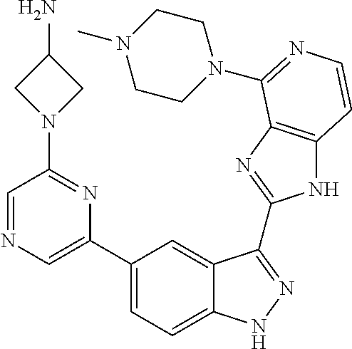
C1(C2=CN=CC(N3CC(N)C3)=N2)=CC=C2C(=C1)C(C1=NC3=C(N1)C=CN=C3N1CCN(C)CC1)=NN2
